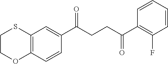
C12=C(C=CC(C(CCC(C3=C(F)C=CC=C3)=O)=O)=C1)OCCS2
